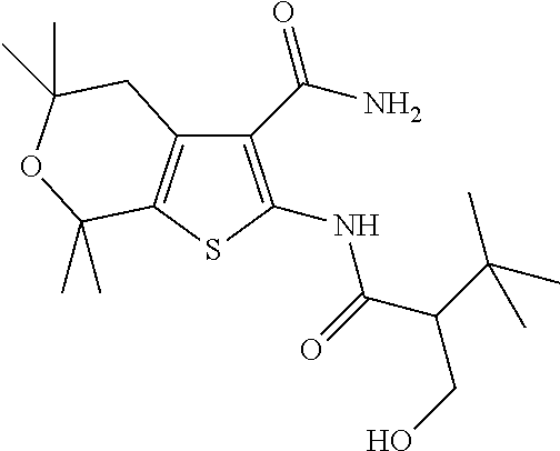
C1(C(N)=O)=C(NC(=O)C(CO)C(C)(C)C)SC2=C1CC(C)(C)OC2(C)C
